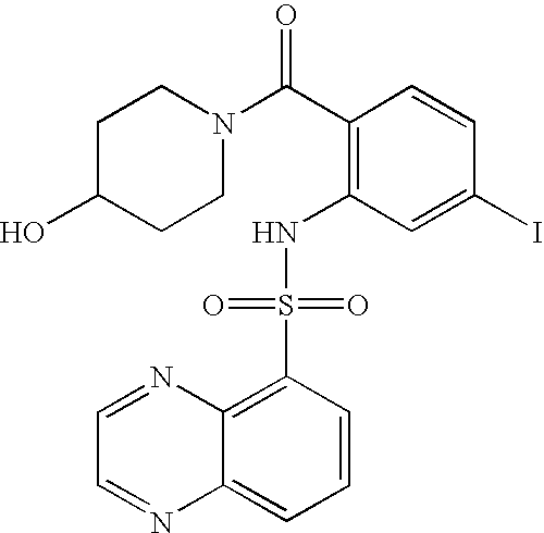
C(C1=C(NS(C2=C3C(=CC=C2)N=CC=N3)(=O)=O)C=C(I)C=C1)(=O)N1CCC(O)CC1
